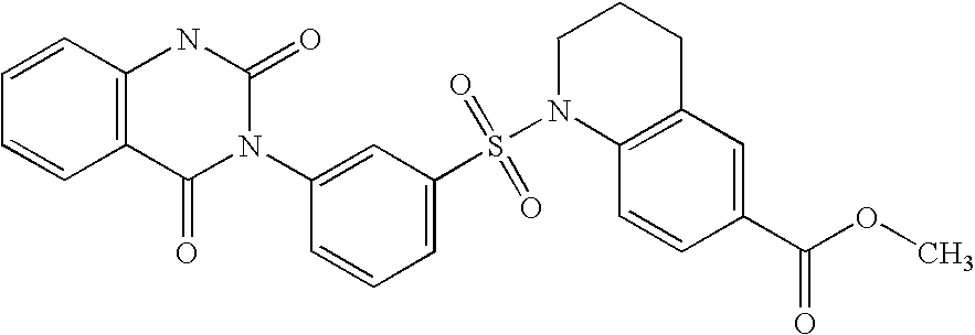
C1=CC2=C(C=C1)C(=O)N(C1=CC(S(=O)(=O)N3C4=C(CCC3)C=C(C(OC)=O)C=C4)=CC=C1)C(=O)N2
